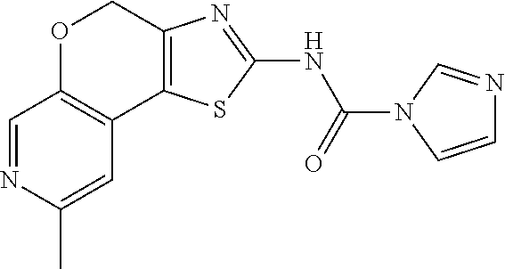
C1=NC(C)=CC2=C1OCC1=C2SC(NC(=O)N2C=CN=C2)=N1
